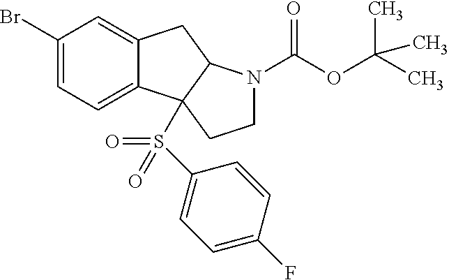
C1(Br)=CC=C2C(=C1)CC1C2(S(=O)(=O)C2=CC=C(F)C=C2)CCN1C(OC(C)(C)C)=O
